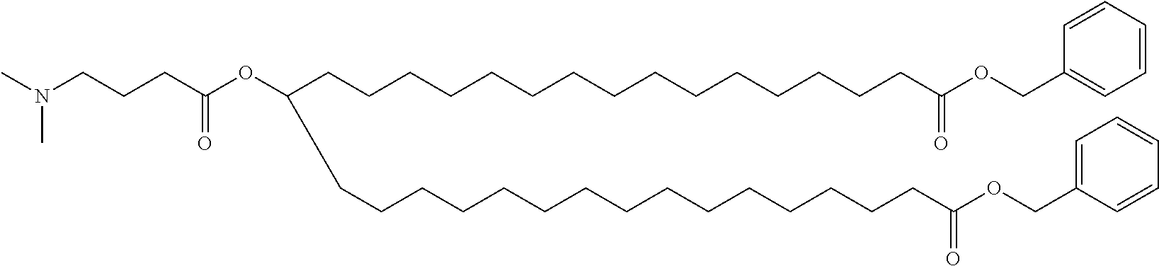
CN(CCCC(OC(CCCCCCCCCCCCCCCC(OCC1=CC=CC=C1)=O)CCCCCCCCCCCCCCCC(OCC1=CC=CC=C1)=O)=O)C
